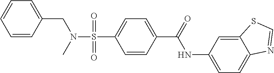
C1(C(=O)NC2=CC=C3C(=C2)SC=N3)=CC=C(S(N(C)CC2=CC=CC=C2)(=O)=O)C=C1
